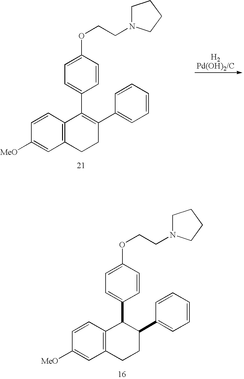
O(C1=CC=C(C2C3=C(C=C([MeO])C=C3)CCC2C2=CC=CC=C2)C=C1)CCN1CCCC1.O(C1=CC=C(C2=C(C3=CC=CC=C3)CCC3=C2C=CC([MeO])=C3)C=C1)CCN1CCCC1
